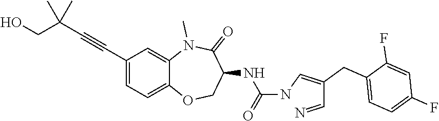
C(C(=CNC(=O)NC1C(=O)N(C)C2=CC(C#CC(C)(C)CO)=CC=C2OC1)CC1=CC=C(F)C=C1F)=N
